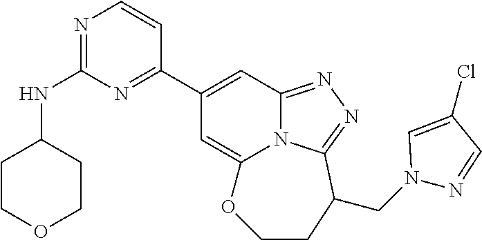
N(C1=NC=CC(C2=CC3=NN=C4N3C(=C2)OCCC4CN2N=CC(Cl)=C2)=N1)C1CCOCC1
